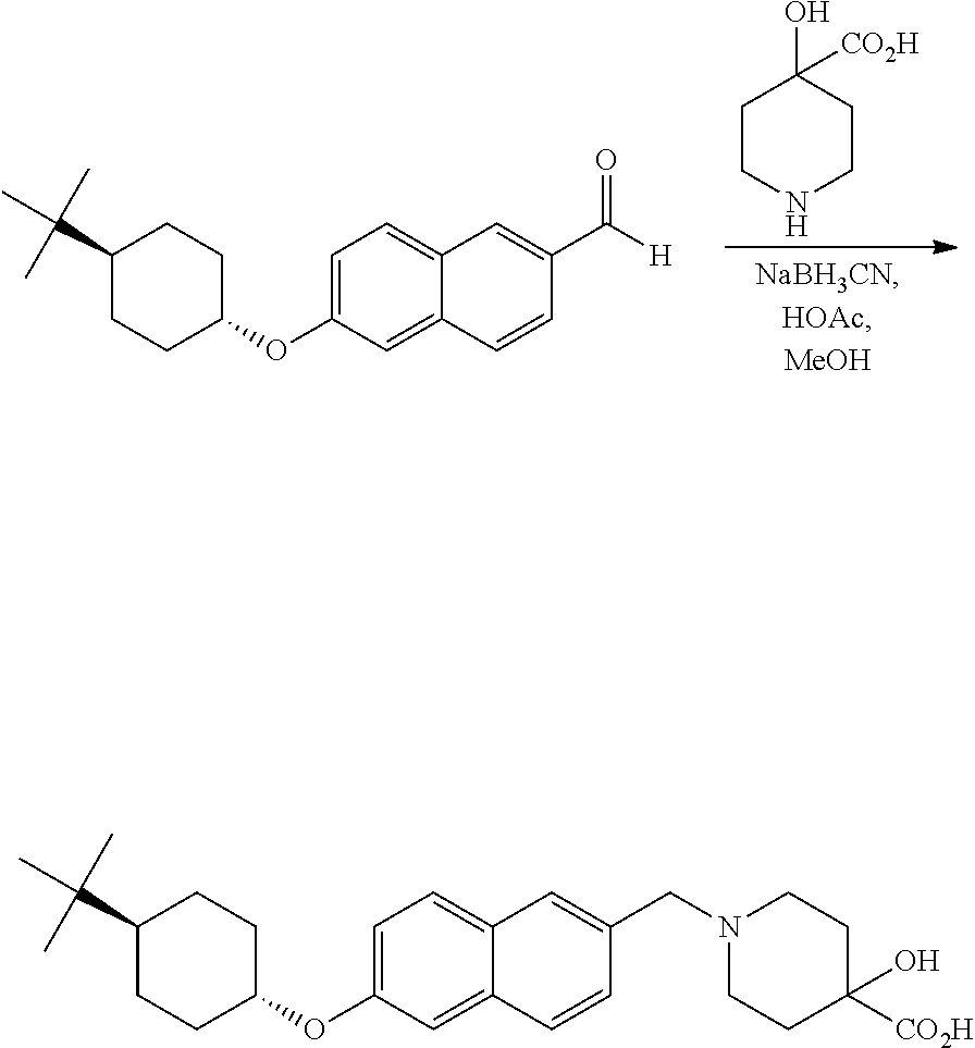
C1=C(OC2CCC(C(C)(C)C)CC2)C=C2C(=C1)C=C(C([H])=O)C=C2.C1CNCCC1(O)[CO2H].C1=C(OC2CCC(C(C)(C)C)CC2)C=C2C(=C1)C=C(CN1CCC(O)([CO2H])CC1)C=C2
